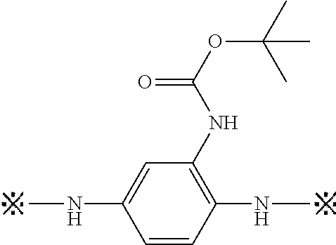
C1=CC(NC)=C(NC(OC(C)(C)C)=O)C=C1NC
